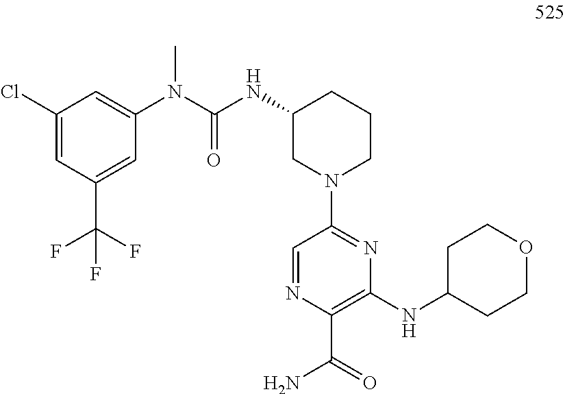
C1=NC(C(=O)N)=C(NC2CCOCC2)N=C1N1CCCC(NC(N(C2=CC(Cl)=CC(C(F)(F)F)=C2)C)=O)C1
